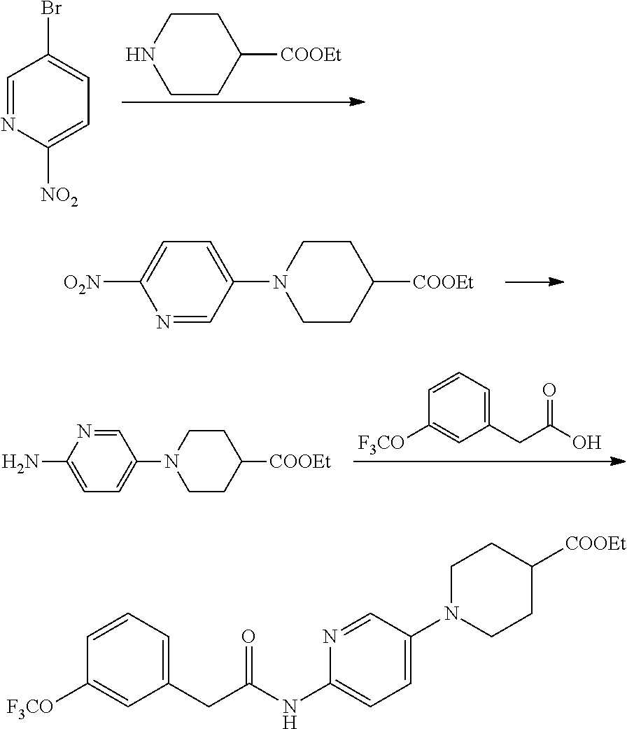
C1=NC([NO2])=CC=C1Br.C1CC([COOEt])CCN1.N1=CC(N2CCC([COOEt])CC2)=CC=C1[O2N].C1(CC(O)=O)=CC=CC([F3CO])=C1.N1=CC(N2CCC([COOEt])CC2)=CC=C1N.C1(CC(NC2=CC=C(N3CCC([COOEt])CC3)C=N2)=O)=CC=CC([F3CO])=C1
